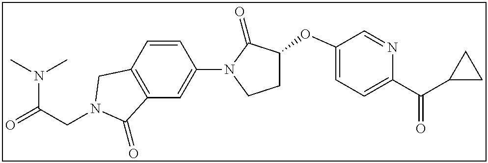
C(CN1CC2=C(C=C(N3C(=O)C(OC4=CC=C(C(C5CC5)=O)N=C4)CC3)C=C2)C1=O)(=O)N(C)C
